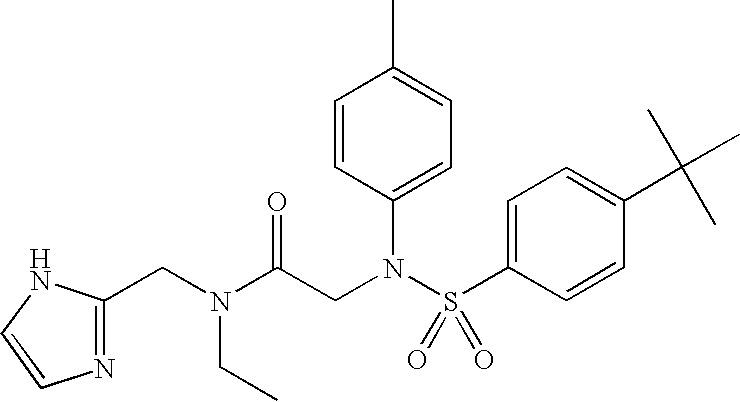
C(N(C(CN(S(C1=CC=C(C(C)(C)C)C=C1)(=O)=O)C1=CC=C(C)C=C1)=O)CC)C1=NC=CN1
